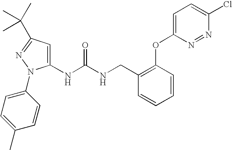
C1(NC(NCC2=C(OC3=CC=C(Cl)N=N3)C=CC=C2)=O)=CC(C(C)(C)C)=NN1C1=CC=C(C)C=C1
